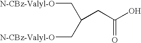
C(C[N-CBz-Valyl-O])(C[N-CBz-Valyl-O])CC(O)=O
